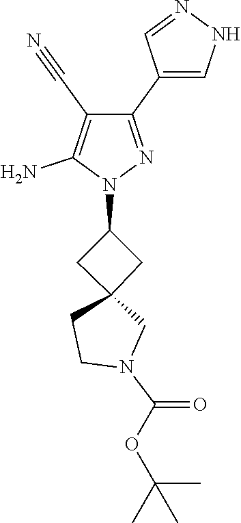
C1C2(CC1N1N=C(C3=CNN=C3)C(C#N)=C1N)CCN(C(OC(C)(C)C)=O)C2
